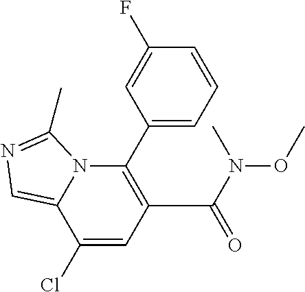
C1(Cl)=CC(C(N(C)OC)=O)=C(C2=CC=CC(F)=C2)N2C1=CN=C2C
